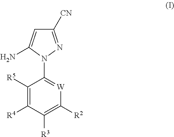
C1([CN])=NN(C2=[W]C([R2])=C([R3])C([R4])=C2[R5])C(N)=C1
